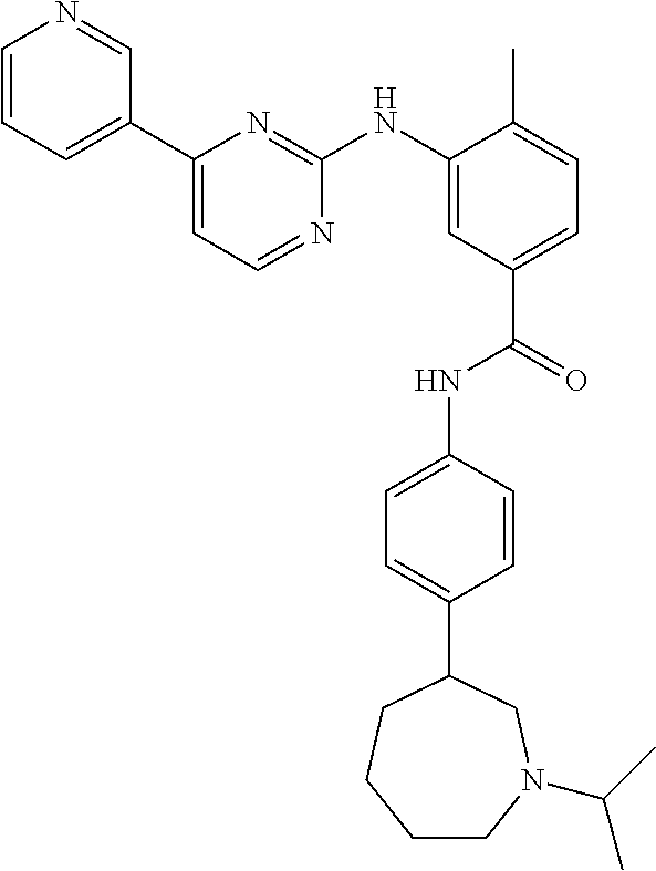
C1=CC=C(C2=CC=NC(NC3=CC(C(=O)NC4=CC=C(C5CN(C(C)C)CCCC5)C=C4)=CC=C3C)=N2)C=N1
